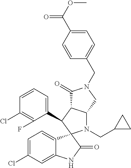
C1(C2C3C(N(CC4CC4)C24C2=CC=C(Cl)C=C2NC4=O)CN(CC2=CC=C(C(OC)=O)C=C2)C3=O)=CC=CC(Cl)=C1F
